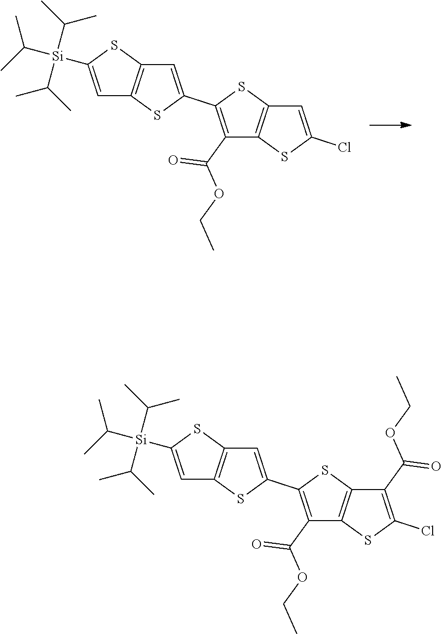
C1=C(C2=C(C(OCC)=O)C3=C(C=C(Cl)S3)S2)SC2=C1SC([Si](C(C)C)(C(C)C)C(C)C)=C2.C1=C(C2=C(C(OCC)=O)C3=C(C(C(OCC)=O)=C(Cl)S3)S2)SC2=C1SC([Si](C(C)C)(C(C)C)C(C)C)=C2
